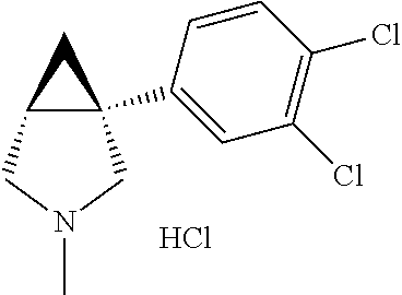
C12(C3=CC(Cl)=C(Cl)C=C3)C(CN(C)C1)C2.Cl
